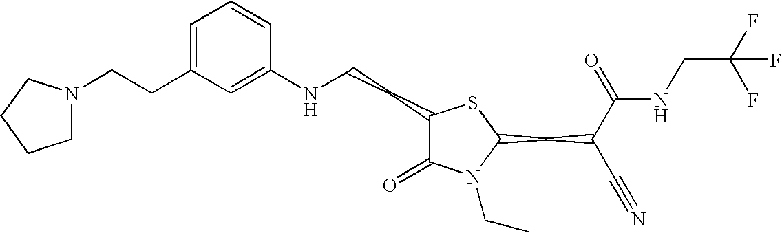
C1(NCCC2C(=O)N(CC)C(CC(C(=O)NCC(F)(F)F)C#N)S2)=CC(CCN2CCCC2)=CC=C1
